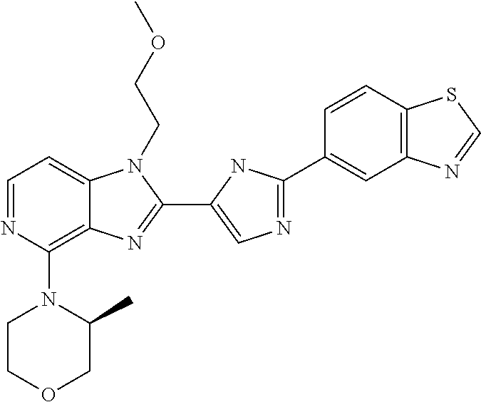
C1=NC(N2CCOCC2C)=C2C(=C1)N(CCOC)C(C1=CN=C(C3=CC4=C(C=C3)SC=N4)N1)=N2
